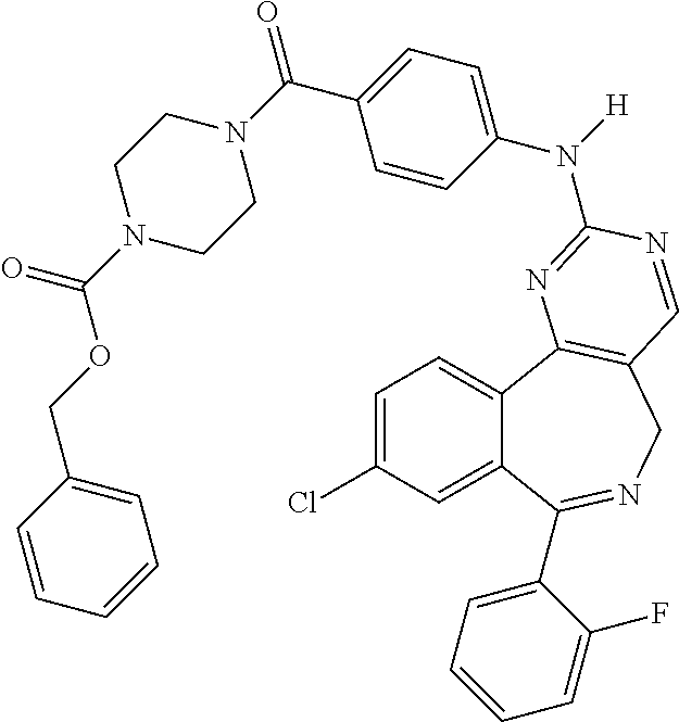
C1=C(Cl)C=C2C(=C1)C1=C(CN=C2C2=CC=CC=C2F)C=NC(N(C2=CC=C(C(=O)N3CCN(C(=O)OCC4=CC=CC=C4)CC3)C=C2)[H])=N1
